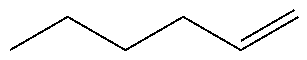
CCCCC=C
